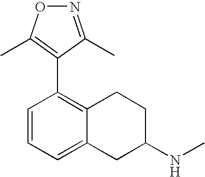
N1=C(C)C(C2=C3C(=CC=C2)CC(NC)CC3)=C(C)O1
